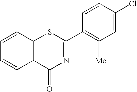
C1=CC2=C(C=C1)C(=O)N=C(C1=C([Me])C=C(Cl)C=C1)S2
